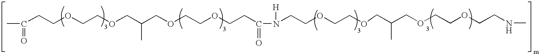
C(COCCOCCC(C)=O)(COCCOCCC(N([H])CCOCCOCC(COCCOCCNC)C)=O)C
